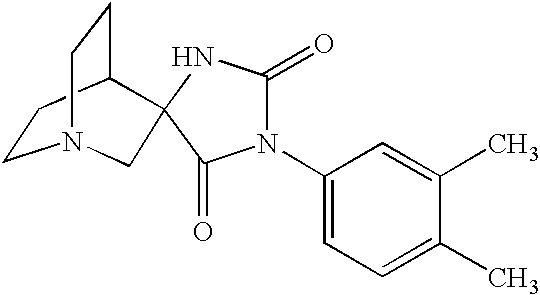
C1CC2CCN1CC21NC(=O)N(C2=CC=C(C)C(C)=C2)C1=O
